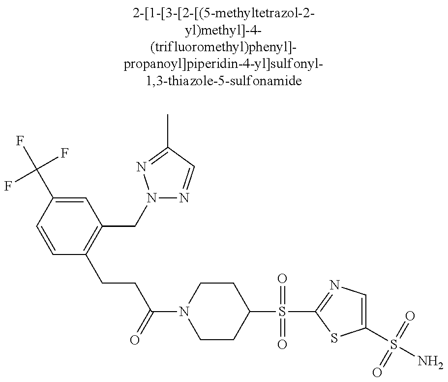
C1=CC(C(F)(F)F)=CC(CN2N=CC(C)=N2)=C1CCC(N1CCC(S(=O)(=O)C2=NC=C(S(N)(=O)=O)S2)CC1)=O
